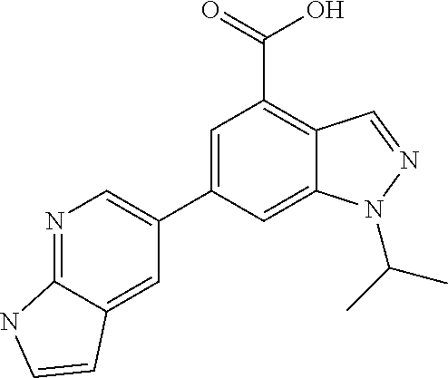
C1=C(C2=CN=C3C(=C2)C=CN3)C=C2C(=C1C(=O)O)C=NN2C(C)C
